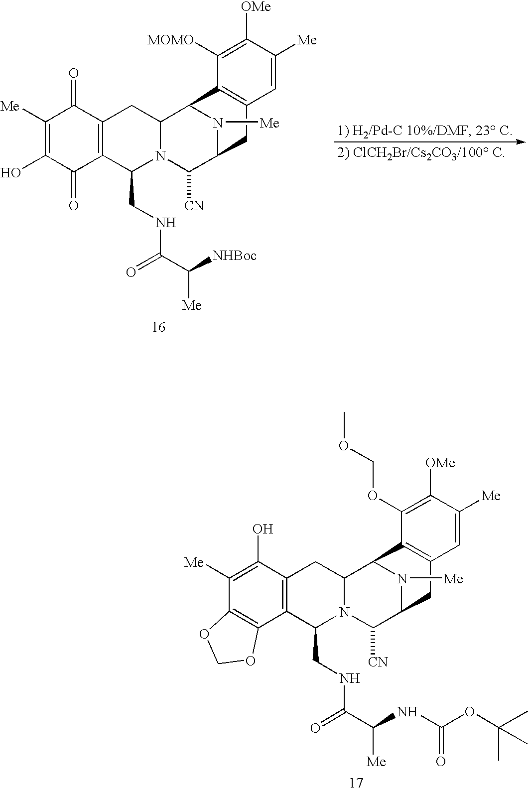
C1(O)=C([Me])C(=O)C2=C(C1=O)C(CNC(C([NHBoc])[Me])=O)N1C(C2)C2N([Me])C(C1[CN])CC1=C2C([MOMO])=C([OMe])C([Me])=C1.C12=C(C3=C(C(O)=C1[Me])CC1N(C3CNC(C(NC(OC(C)(C)C)=O)[Me])=O)C([CN])C3N([Me])C1C1=C(C3)C=C([Me])C([OMe])=C1OCOC)OCO2
